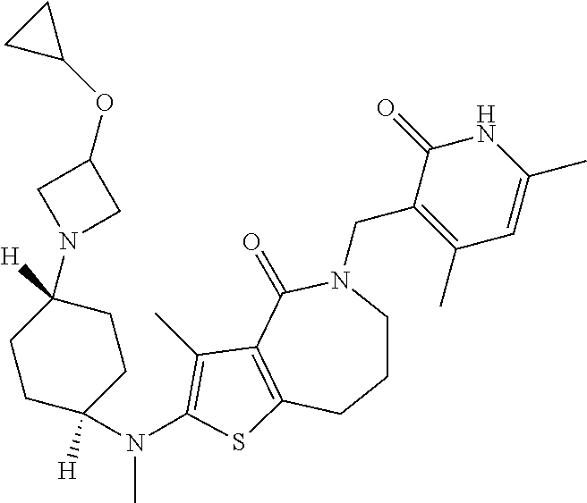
C1CN(CC2=C(C)C=C(C)NC2=O)C(=O)C2=C(C1)SC(N(C)C1([H])CCC([H])(N3CC(OC4CC4)C3)CC1)=C2C
